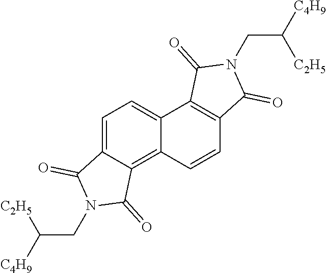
C12=C3C(=CC=C1C1=C(C=C2)C(=O)N(CC([C4H9])[C2H5])C1=O)C(=O)N(CC([C4H9])[C2H5])C3=O
